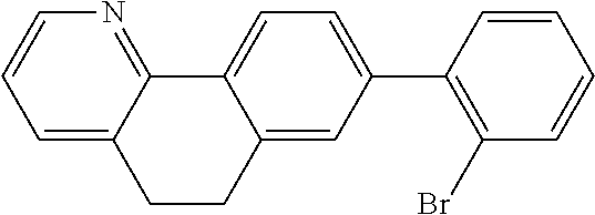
C12=CC(C3=C(Br)C=CC=C3)=CC=C1C1=NC=CC=C1CC2
